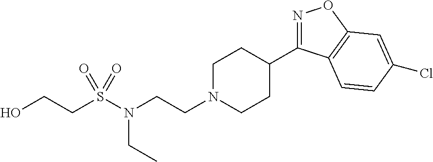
N1=C(C2CCN(CCN(S(CCO)(=O)=O)CC)CC2)C2=C(O1)C=C(Cl)C=C2
